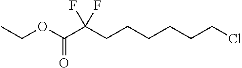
C(OC(=O)C(CCCCCCCl)(F)F)C
